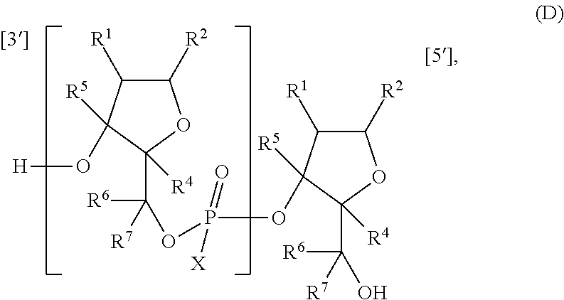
C1([R2])C([R1])C([R5])(O[H])C([R4])(C([R6])([R7])OP(=O)([X])OC2([R5])C([R1])C([R2])OC2([R4])C([R6])([R7])O)O1
